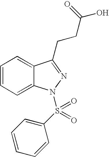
C1=CC=C2C(=C1)C(CCC(O)=O)=NN2S(C1=CC=CC=C1)(=O)=O
